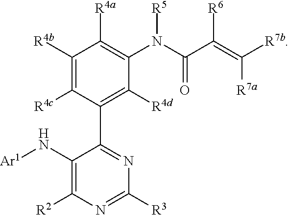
C1([R4b])=C([R4c])C(C2=NC([R3])=NC([R2])=C2N[Ar1])=C([R4d])C(N(C(C(=C([R7b])[R7a])[R6])=O)[R5])=C1[R4a]
